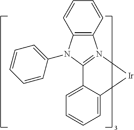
C1=C2C(=CC=C1)C1=N(C3=C(N1C1=CC=CC=C1)C=CC=C3)[Ir]2
